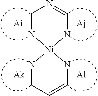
C1=N[Ni]2(NC=N1)N=CC=CN2.[Al]
